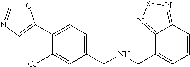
O1C=NC=C1C1=CC=C(CNCC2=CC=CC3=NSN=C23)C=C1Cl
